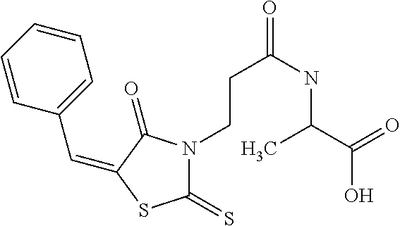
C(C1=CC=CC=C1)=C1C(=O)N(CCC(NC(C(O)=O)C)=O)C(=S)S1
